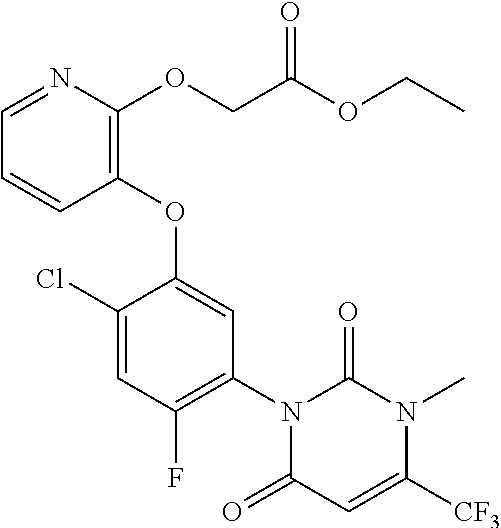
C1(Cl)=CC(F)=C(N2C(=O)C=C([CF3])N(C)C2=O)C=C1OC1=C(OCC(OCC)=O)N=CC=C1
